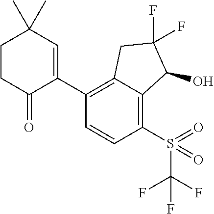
C1(C2=C3C(=C(S(=O)(=O)C(F)(F)F)C=C2)C(O)C(F)(F)C3)=CC(C)(C)CCC1=O
